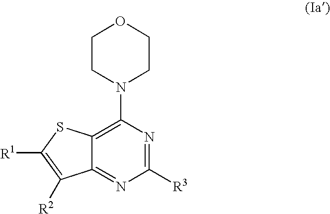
C12=NC([R3])=NC(N3CCOCC3)=C1SC([R1])=C2[R2]
